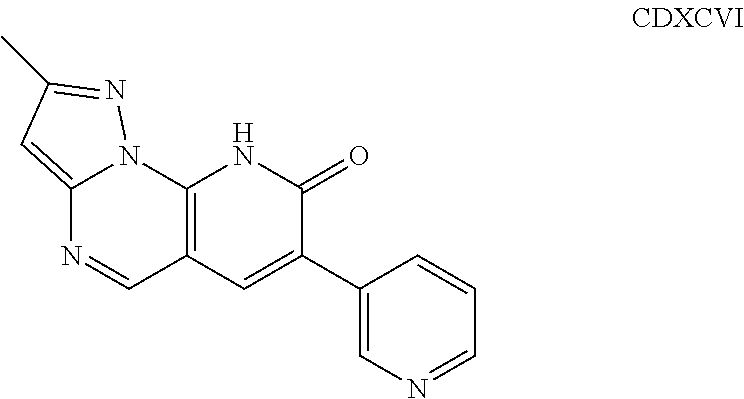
C12=C(C=C(C3=CN=CC=C3)C(=O)N1)C=NC1=CC(C)=NN21
